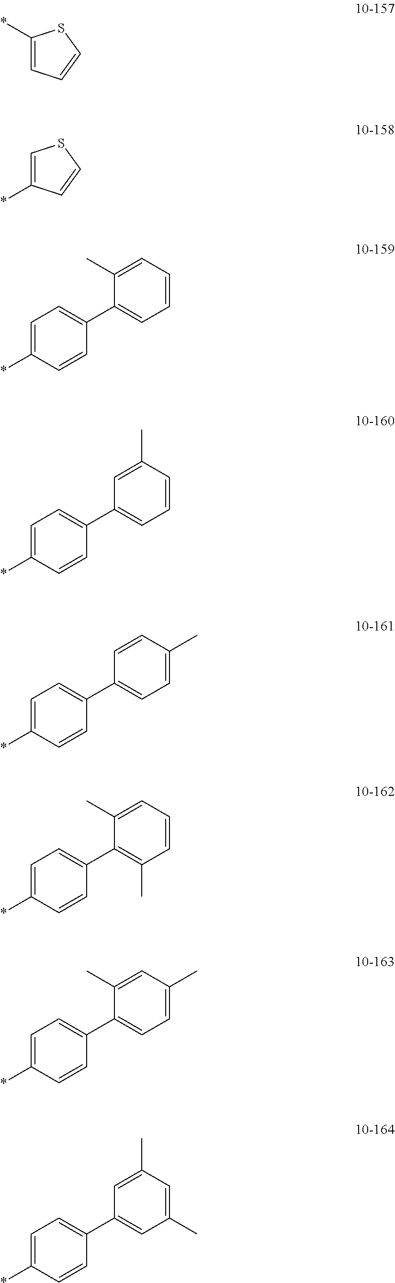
C1(*)=CC=CS1.C1=C(*)C=CS1.C1=C(*)C=CC(C2=CC=CC=C2C)=C1.C1=C(*)C=CC(C2=CC=CC(C)=C2)=C1.C1=C(*)C=CC(C2=CC=C(C)C=C2)=C1.C1=C(*)C=CC(C2=C(C)C=CC=C2C)=C1.C1=C(*)C=CC(C2=CC=C(C)C=C2C)=C1.C1=C(*)C=CC(C2=CC(C)=CC(C)=C2)=C1
